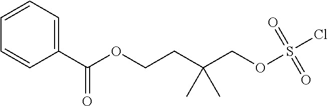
C(OCCC(COS(Cl)(=O)=O)(C)C)(C1=CC=CC=C1)=O
